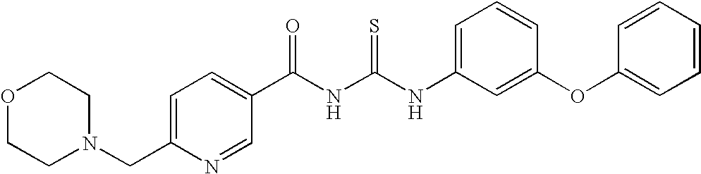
C(C1=CC=C(C(NC(NC2=CC=CC(OC3=CC=CC=C3)=C2)=S)=O)C=N1)N1CCOCC1
